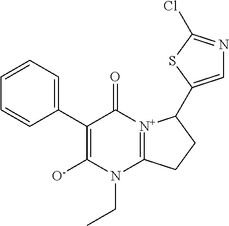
C1=CC(C2=C([O-])N(CC)C3=[N+](C2=O)C(C2=CN=C(Cl)S2)CC3)=CC=C1
